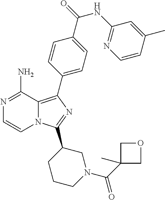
N12C(=C(C3=CC=C(C(=O)NC4=NC=CC(C)=C4)C=C3)N=C1C1CCCN(C(C3(C)COC3)=O)C1)C(N)=NC=C2
